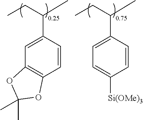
C1=CC(C(CC)C)=CC2=C1OC(C)(C)O2.C1=CC(C(CC)C)=CC=C1[Si(OMe)3]
